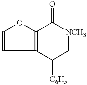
C1=CC2=C(O1)C(=O)[NCH3]CC2[C6H5]
